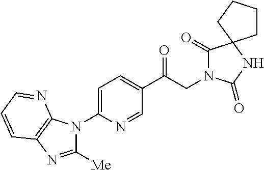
C1(C(CN2C(=O)C3(NC2=O)CCCC3)=O)=CC=C(N2C([Me])=NC3=C2N=CC=C3)N=C1
